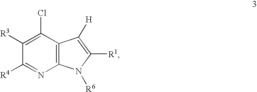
C1([R3])=C(Cl)C2=C(N=C1[R4])N([R6])C([R1])=C2[H]
